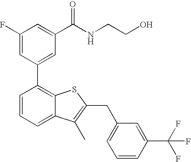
C1(F)=CC(C2=C3C(=CC=C2)C(C)=C(CC2=CC=CC(C(F)(F)F)=C2)S3)=CC(C(NCCO)=O)=C1
